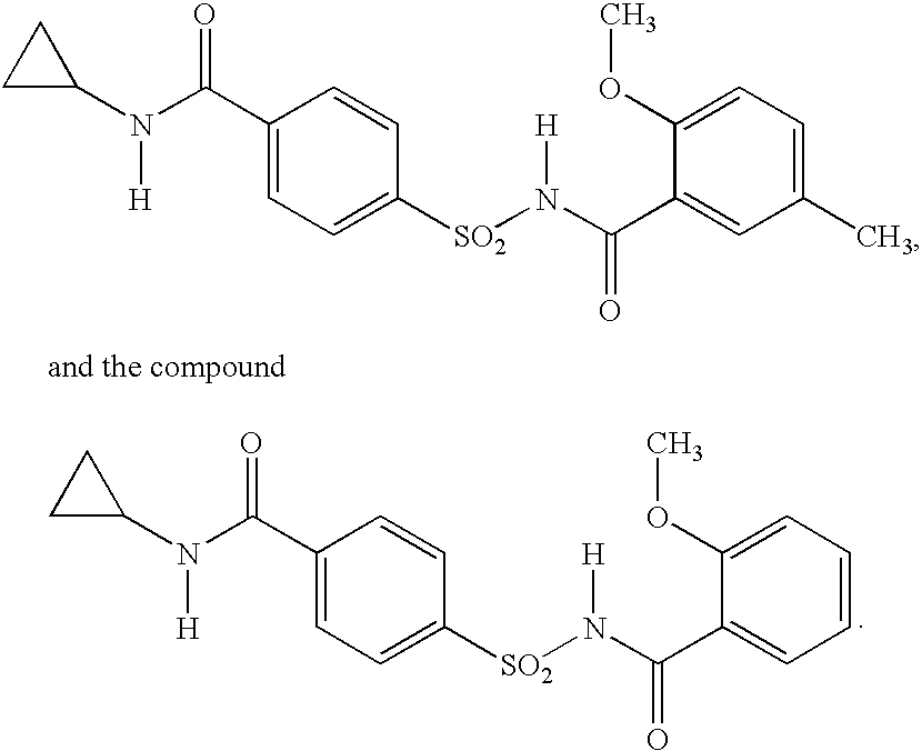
C1(C(N(C2CC2)[H])=O)=CC=C([SO2]N(C(C2=CC(C)=CC=C2OC)=O)[H])C=C1.C1(C(N(C2CC2)[H])=O)=CC=C([SO2]N(C(C2=CC=CC=C2OC)=O)[H])C=C1
